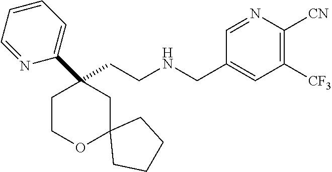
C(CNCC1=CC([CF3])=C([CN])N=C1)C1(C2=CC=CC=N2)CCOC2(C1)CCCC2
